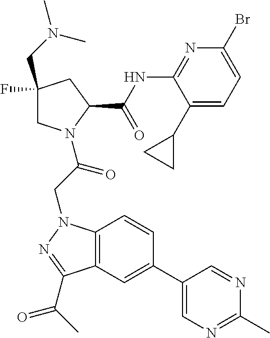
C1(F)(CN(C)C)CN(C(CN2C3=C(C(C(C)=O)=N2)C=C(C2=CN=C(C)N=C2)C=C3)=O)C(C(NC2=NC(Br)=CC=C2C2CC2)=O)C1
